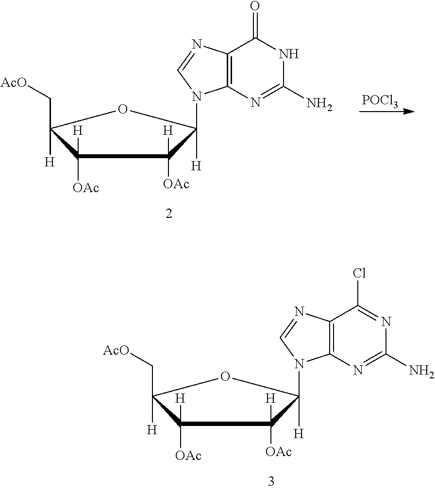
C1([OAc])([H])C([H])(C[AcO])OC([H])(N2C3=C(N=C2)C(Cl)=NC(N)=N3)C1([OAc])[H].C1([OAc])([H])C([H])(C[AcO])OC([H])(N2C3=C(N=C2)C(=O)NC(N)=N3)C1([OAc])[H].[POCl3]
